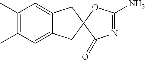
C1(C)=C(C)C=C2C(=C1)CC1(C2)C(=O)N=C(N)O1
